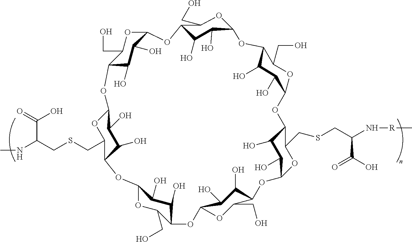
C1(O)C2OC(CO)C(C1O)OC1OC(CO)C(C(O)C1O)OC1OC(CSCC(NC)C(=O)O)C(C(O)C1O)OC1OC(CO)C(C(O)C1O)OC1OC(CO)C(C(O)C1O)OC1C(O)C(O)C(C(CSCC(N[R]C)C(O)=O)O1)OC1OC(CO)C(C(O)C1O)O2
